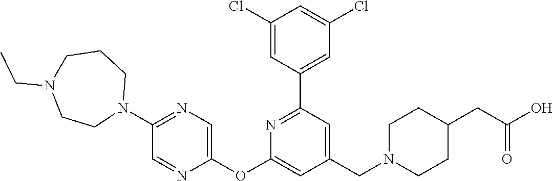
C1(Cl)=CC(C2=NC(OC3=CN=C(N4CCCN(CC)CC4)C=N3)=CC(CN3CCC(CC(O)=O)CC3)=C2)=CC(Cl)=C1
